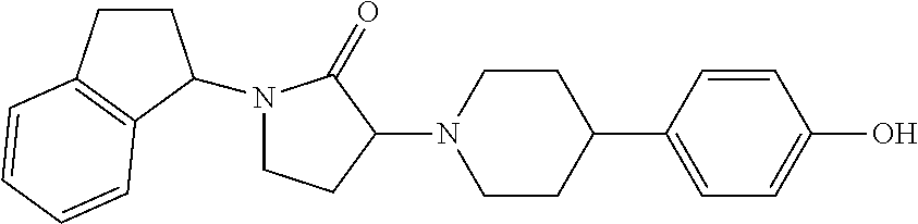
C1CC(C2=CC=C(O)C=C2)CCN1C1C(=O)N(C2CCC3=C2C=CC=C3)CC1
